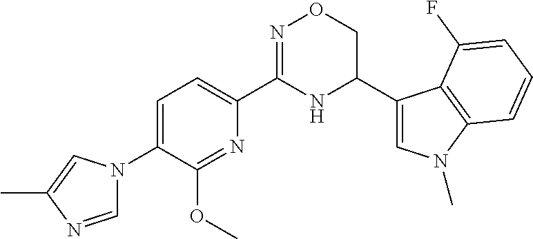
C1=C(N2C=NC(C)=C2)C(OC)=NC(C2=NOCC(C3=CN(C)C4=C3C(F)=CC=C4)N2)=C1
